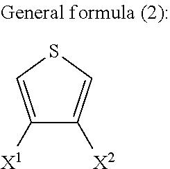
C1([X1])=CSC=C1[X2]
